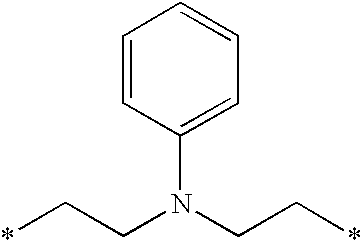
*CCN(CC*)C1=CC=CC=C1
